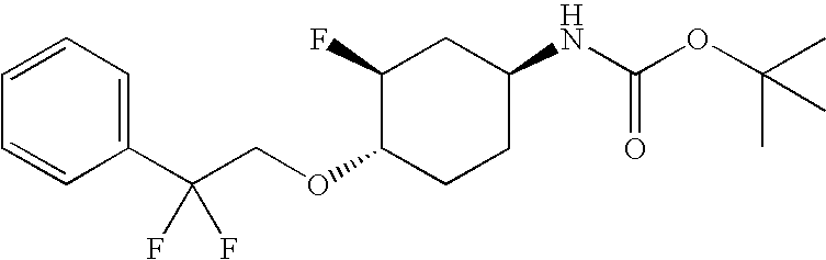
C1(C(COC2CCC(NC(OC(C)(C)C)=O)CC2F)(F)F)=CC=CC=C1
